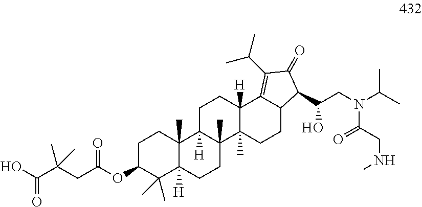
OC(C(CC(OC1C(C)(C)C2([H])C(C)(CC1)C1([H])C(C)(CC2)C2(C)C([H])(CC1)C1=C(C(C)C)C(=O)C(C(CN(C(C)C)C(=O)CNC)O)C1CC2)=O)(C)C)=O
